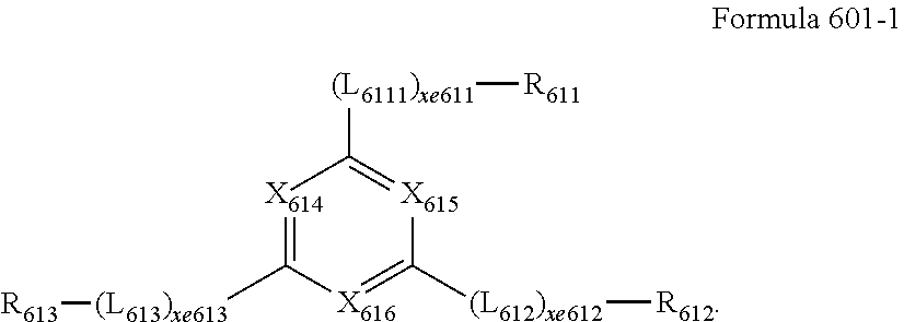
[X614]1=C([(L613)xe613][R613])[X616]=C([(L612)xe612][R612])[X615]=C1[(L6111)xe611][R611]
